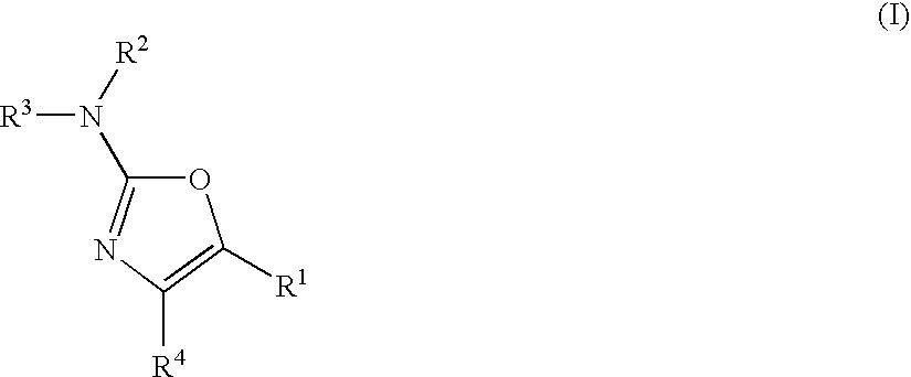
O1C(N([R3])[R2])=NC([R4])=C1[R1]
